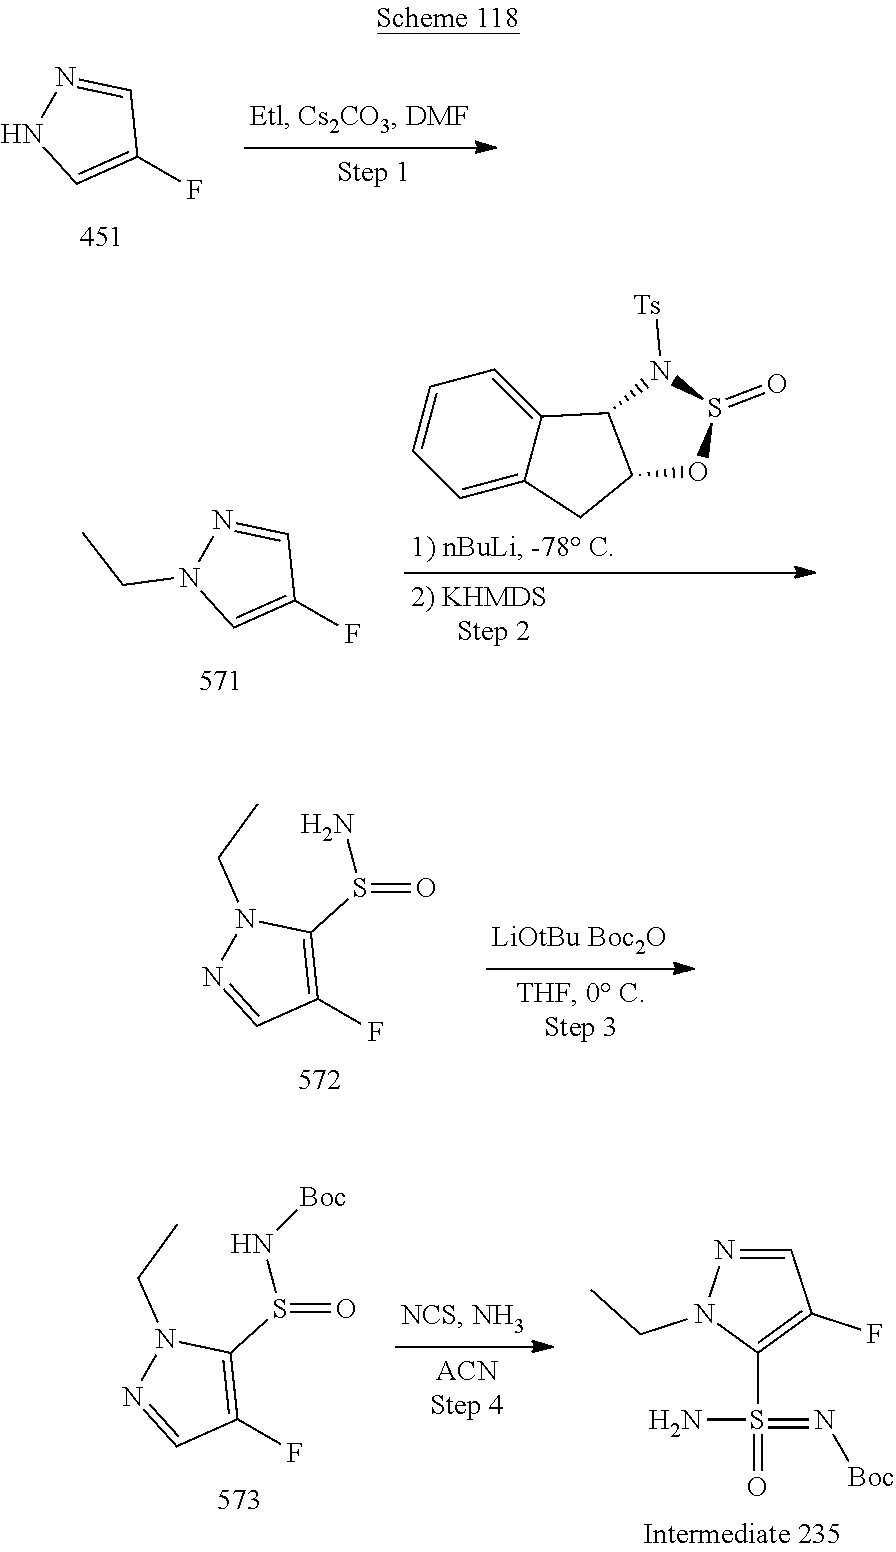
N1=CC(F)=CN1.N1=CC(F)=CN1CC.C1=CC=C2C(=C1)C1C(C2)OS(=O)N1[Ts].N1(CC)N=CC(F)=C1S(=O)N.N1(CC)N=CC(F)=C1S(=O)N[Boc].N1=CC(F)=C(S(=O)(=N[Boc])N)N1CC
